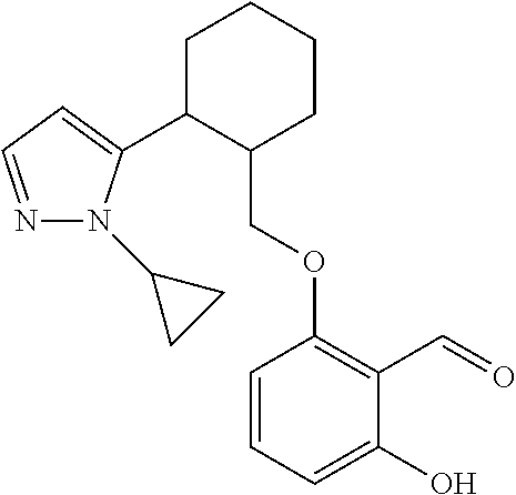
C1C(C2=CC=NN2C2CC2)C(COC2=C(C=O)C(O)=CC=C2)CCC1
